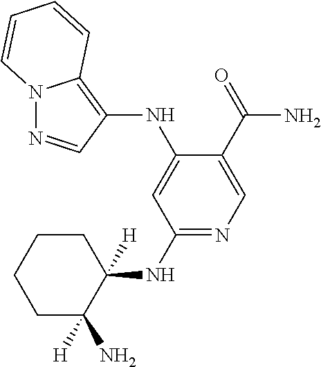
C1C(N)([H])C(NC2=NC=C(C(N)=O)C(NC3=C4N(N=C3)C=CC=C4)=C2)([H])CCC1
